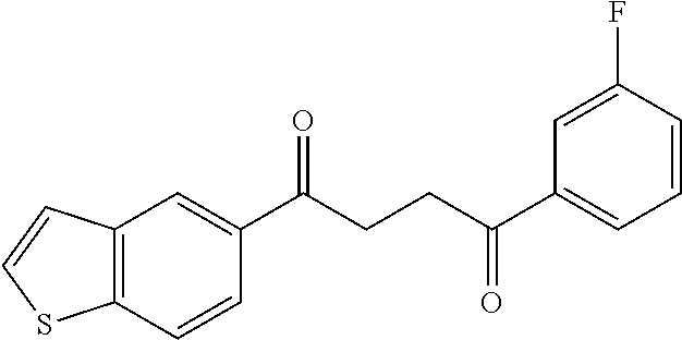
C12=C(C=CC(C(CCC(C3=CC=CC(F)=C3)=O)=O)=C1)SC=C2
